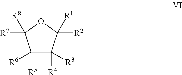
C1([R5])([R6])C([R4])([R3])C([R1])([R2])OC1([R7])[R8]
